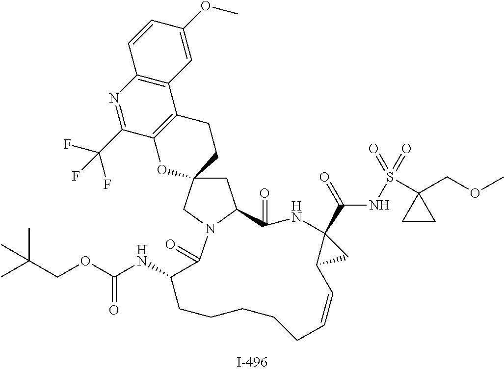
C1C2(CN3C1C(=O)NC1(C(NS(C4(COC)CC4)(=O)=O)=O)CC1C=CCCCCCC(NC(OCC(C)(C)C)=O)C3=O)CCC1=C(O2)C(C(F)(F)F)=NC2=C1C=C(OC)C=C2
